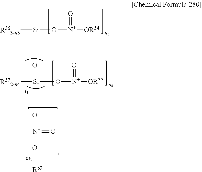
[R363-n3][Si](O[N+](=O)[OR34])O[Si]([R372-n4])(O[N+](=O)[OR35])O[N+](O[R33])=O
